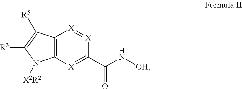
[R3]C1=C([R5])C2=C(N1[X2R2])[X]=C(C(N[OH])=O)[X]=[X]2
